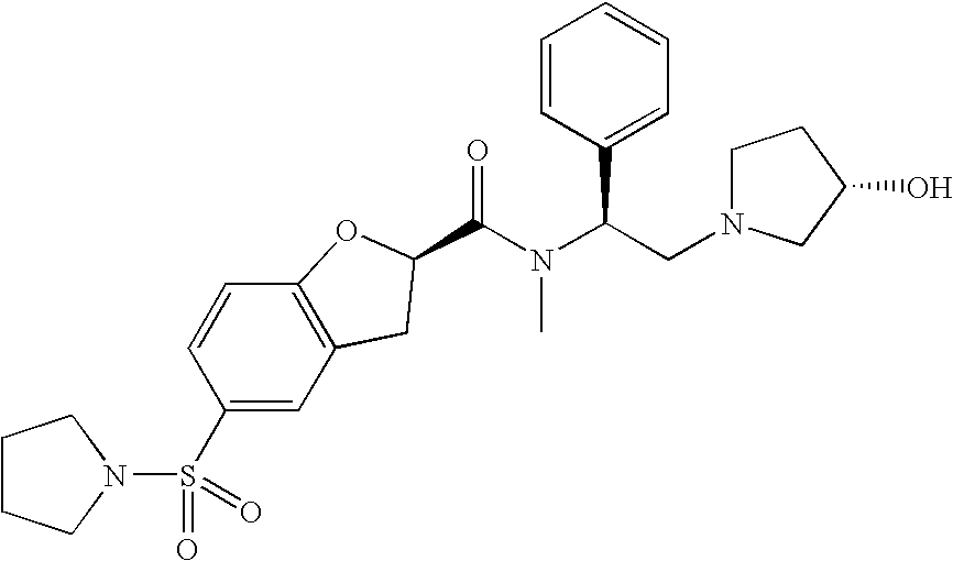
C(N(C(CN1CCC(O)C1)C1=CC=CC=C1)C)(=O)C1CC2=C(C=CC(S(=O)(=O)N3CCCC3)=C2)O1
